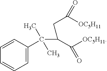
C1=C(C(C(C([OC5H11])=O)CC([OC5H11])=O)(C)C)C=CC=C1
